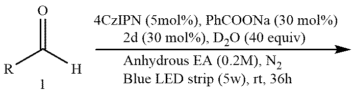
C([H])([R])=O
